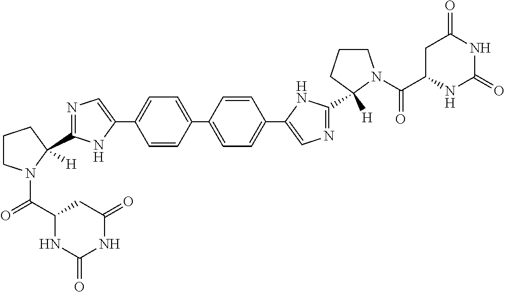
C1=C(C2=CC=C(C3=CN=C(C4([H])CCCN4C(C4NC(=O)NC(=O)C4)=O)N3)C=C2)C=CC(C2=CN=C(C3([H])N(C(=O)C4NC(=O)NC(=O)C4)CCC3)N2)=C1
